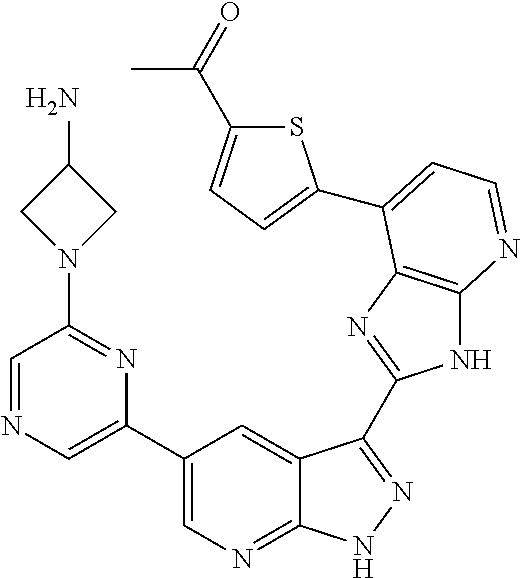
C1(C2=CN=CC(N3CC(N)C3)=N2)=CN=C2C(=C1)C(C1=NC3=C(N1)N=CC=C3C1=CC=C(C(=O)C)S1)=NN2
